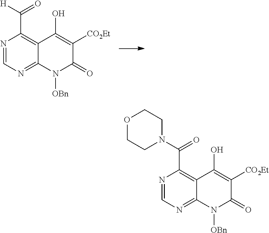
N1=CN=C2C(=C1C([H])=O)C(O)=C([CO2Et])C(=O)N2[OBn].N1=CN=C2C(=C1C(N1CCOCC1)=O)C(O)=C([CO2Et])C(=O)N2[OBn]
